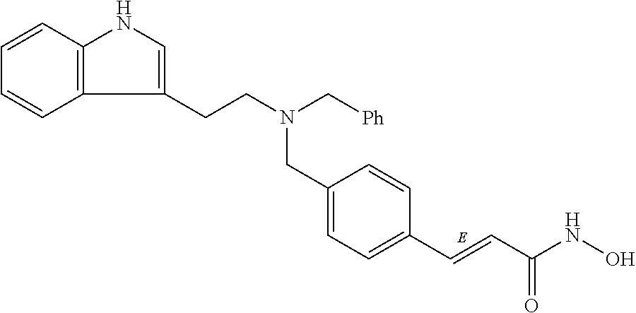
C12=C(C=CC=C1)NC=C2CCN(C[Ph])CC1=CC=C(C=CC(NO)=O)C=C1
